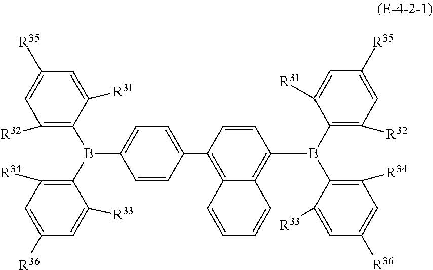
B(C1=C([R34])C=C([R36])C=C1[R33])(C1=C([R32])C=C([R35])C=C1[R31])C1=C2C(=C(C3=CC=C(B(C4=C([R32])C=C([R35])C=C4[R31])C4=C([R34])C=C([R36])C=C4[R33])C=C3)C=C1)C=CC=C2
